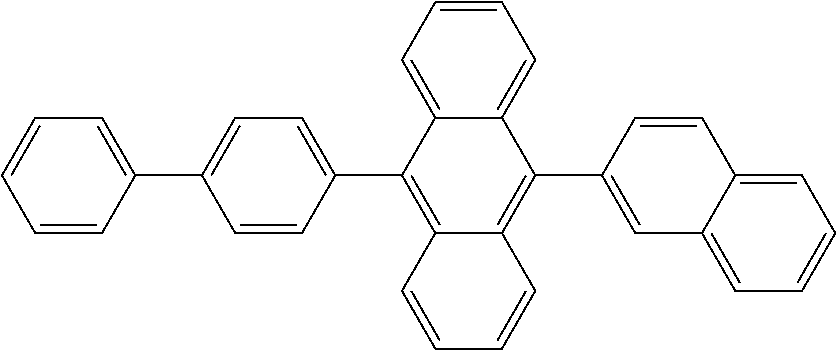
C1=CC=C2C(=C1)C(C1=CC3=CC=CC=C3C=C1)=C1C(=C2C2=CC=C(C3=CC=CC=C3)C=C2)C=CC=C1
